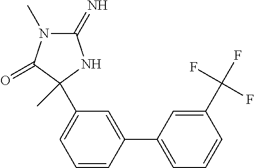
C1(=N)N(C)C(=O)C(C)(C2=CC=CC(C3=CC=CC(C(F)(F)F)=C3)=C2)N1
